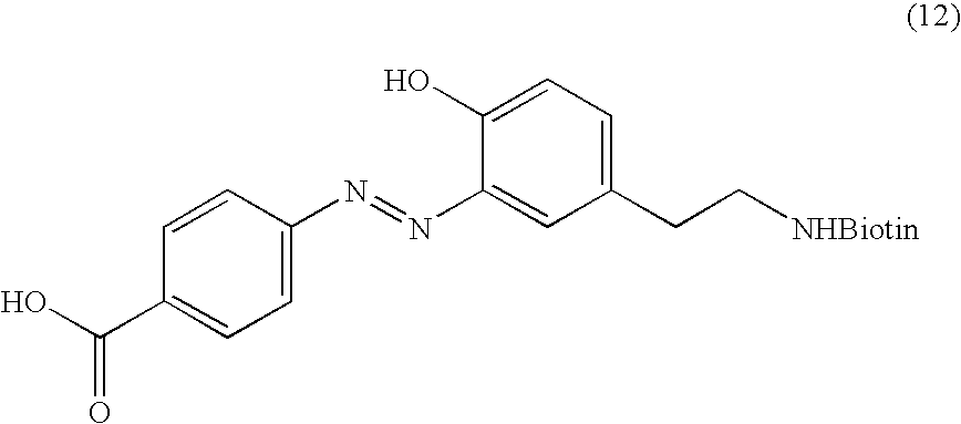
C1=C(N=NC2=CC(CC[NHBiotin])=CC=C2O)C=CC(C(O)=O)=C1
